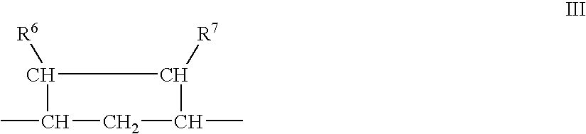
C1C(C)C([R7])C([R6])C1C
